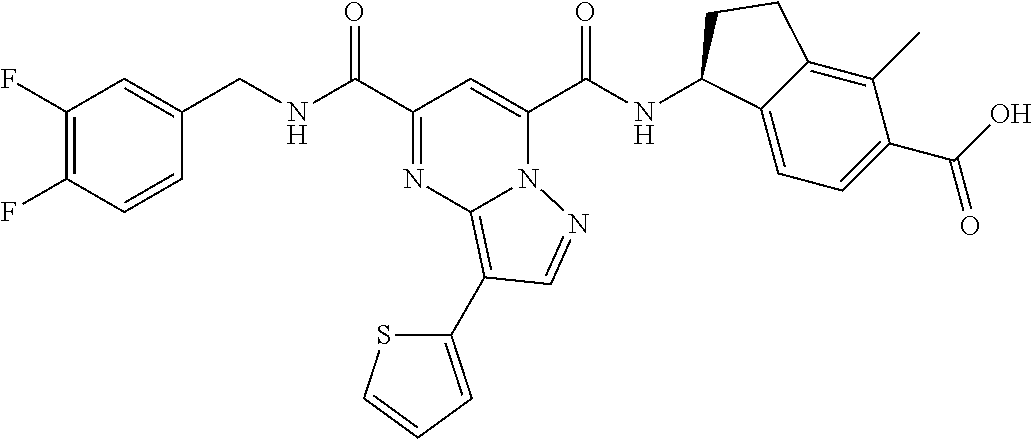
C1(C(NCC2=CC(F)=C(F)C=C2)=O)=NC2=C(C3=CC=CS3)C=NN2C(C(NC2C3=CC=C(C(=O)O)C(C)=C3CC2)=O)=C1
